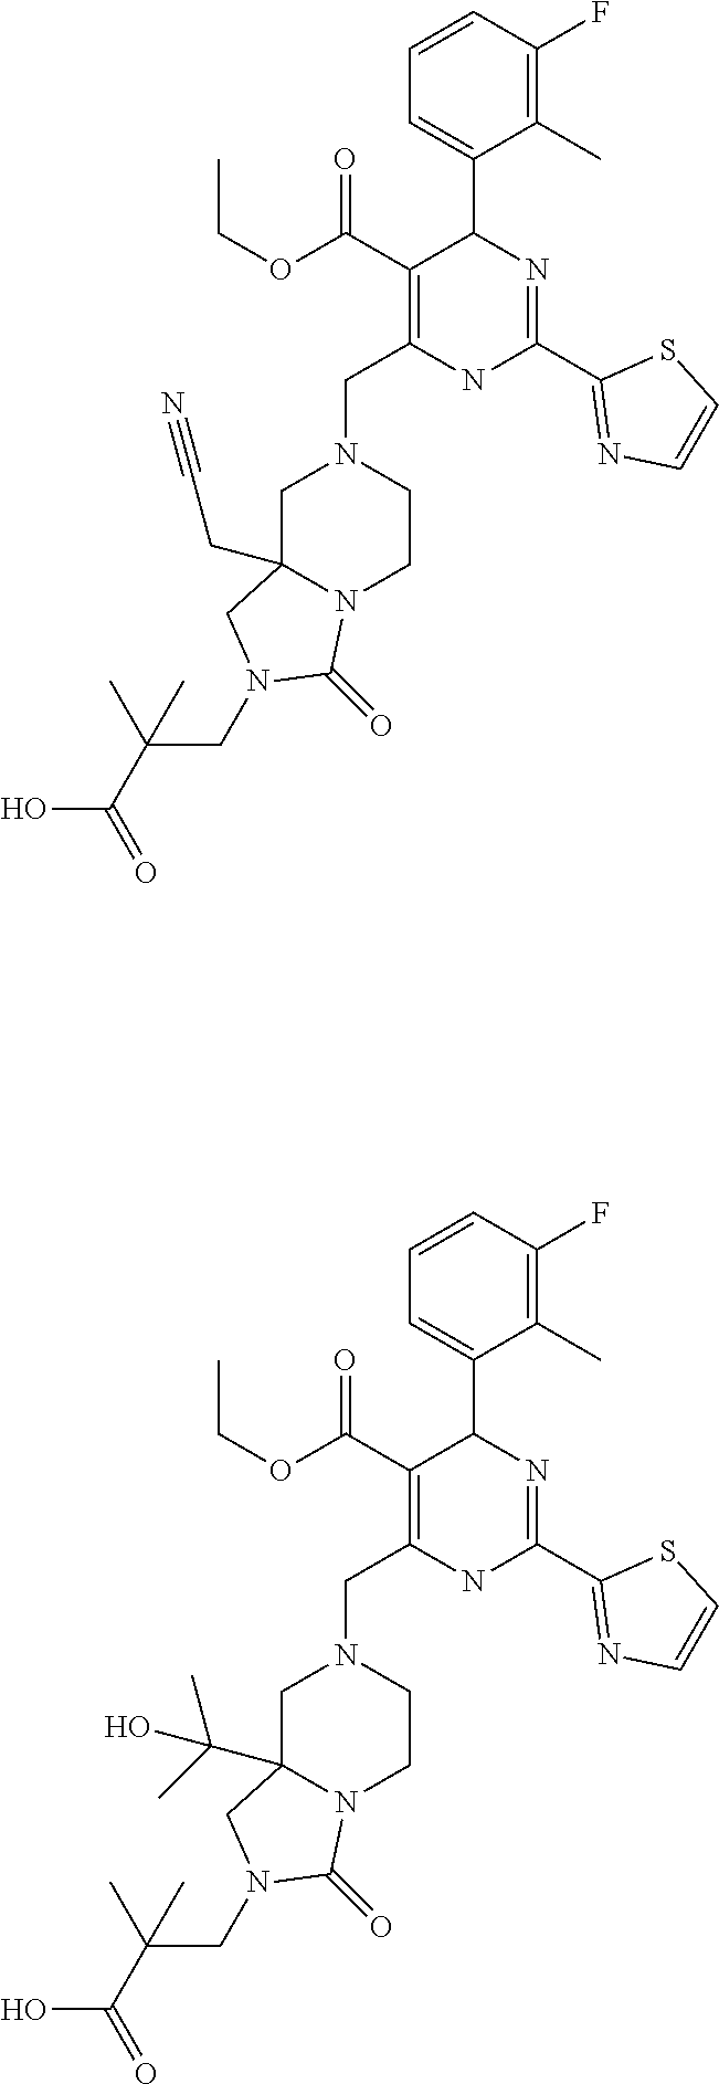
C1C2(CC#N)N(CCN1CC1=C(C(OCC)=O)C(C3=CC=CC(F)=C3C)N=C(C3=NC=CS3)N1)C(=O)N(CC(C(=O)O)(C)C)C2.C1C2(C(C)(C)O)N(CCN1CC1=C(C(OCC)=O)C(C3=CC=CC(F)=C3C)N=C(C3=NC=CS3)N1)C(=O)N(CC(C(=O)O)(C)C)C2
